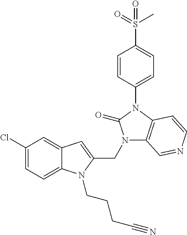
C12=CC(Cl)=CC=C1N(CCCC#N)C(CN1C3=C(N(C4=CC=C(S(=O)(C)=O)C=C4)C1=O)C=CN=C3)=C2
